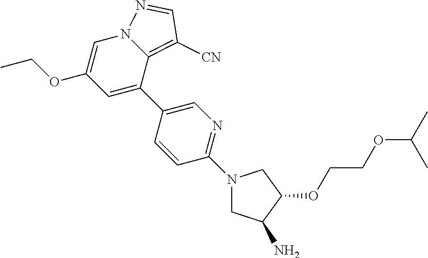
C1=C(C2=CN=C(N3CC(N)C(OCCOC(C)C)C3)C=C2)C2=C([CN])C=NN2C=C1OCC
